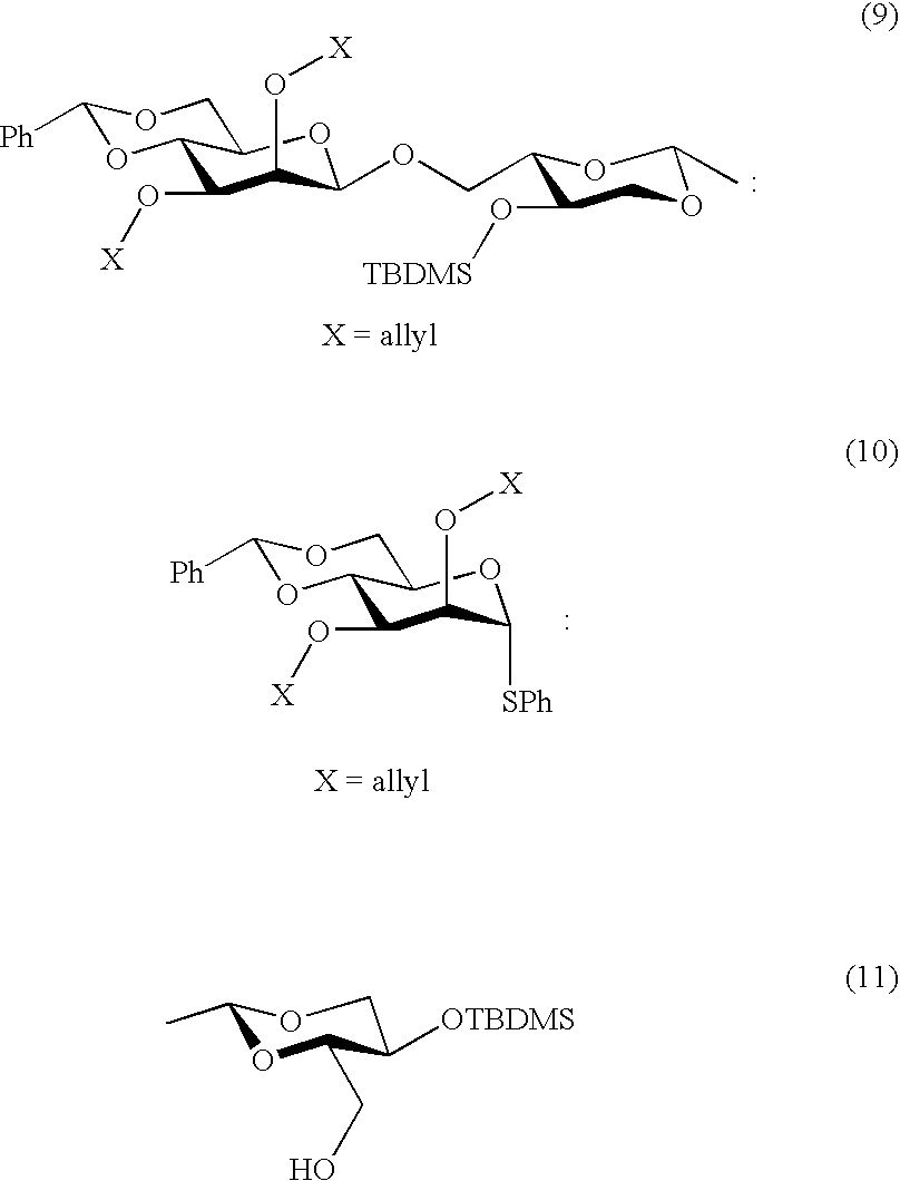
C1(O[X])C(O[X])C(OCC2C(O[TBDMS])COC(C)O2)OC2C1OC([Ph])OC2.O1C(CO)C([OTBDMS])COC1C.C1(O[X])C(O[X])C([SPh])OC2C1OC([Ph])OC2
